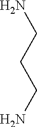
NCCCN
